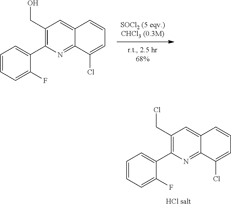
C12=NC(C3=CC=CC=C3F)=C(CCl)C=C1C=CC=C2Cl.C12=NC(C3=CC=CC=C3F)=C(CO)C=C1C=CC=C2Cl
